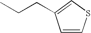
C1=C(CCC)C=CS1
